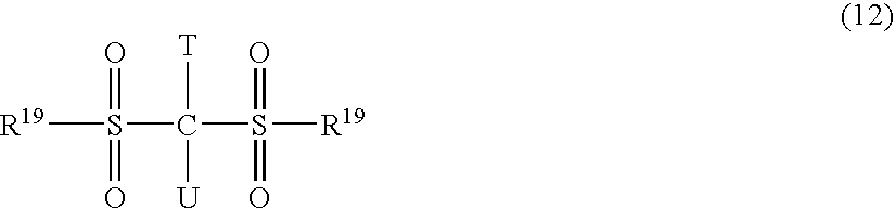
[R19]S(=O)(=O)C(S(=O)(=O)[R19])([T])[U]
